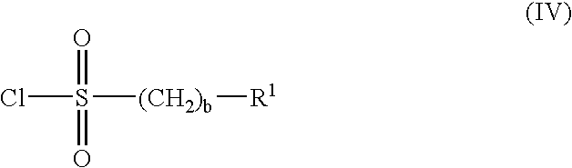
ClS([(CH2)b][R1])(=O)=O
